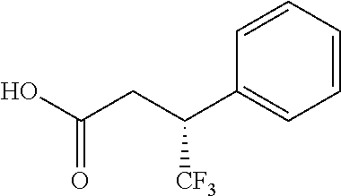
OC(=O)CC(C1=CC=CC=C1)[CF3]
